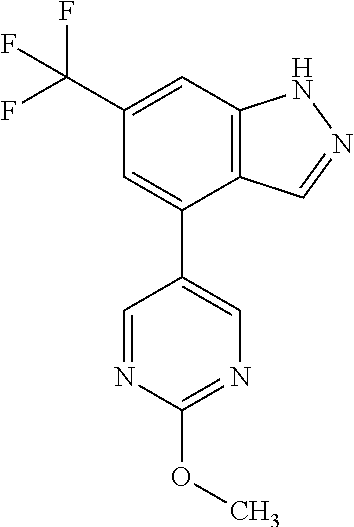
C12=C(C=C(C(F)(F)F)C=C1C1=CN=C(OC)N=C1)NN=C2
